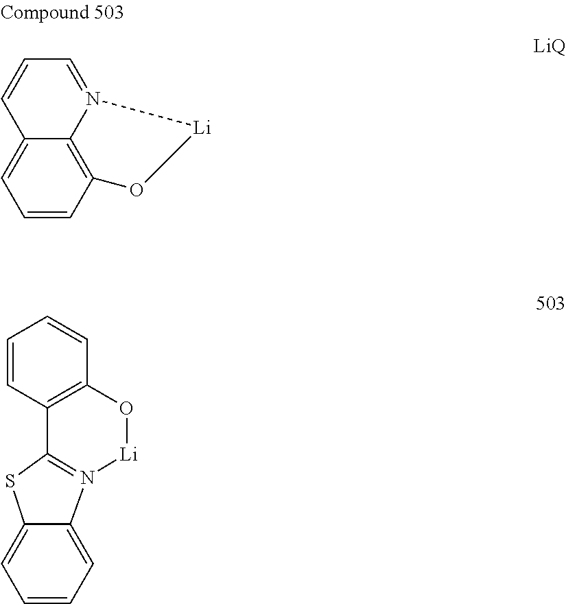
C12=CC=CC3=C1N(=CC=C2)[Li]O3.C1=CC2=C(C=C1)O[Li]N1=C2SC2=CC=CC=C21
